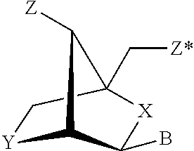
[Y]1CC2(C[Z*])C([Z])C1C(B)[X]2
